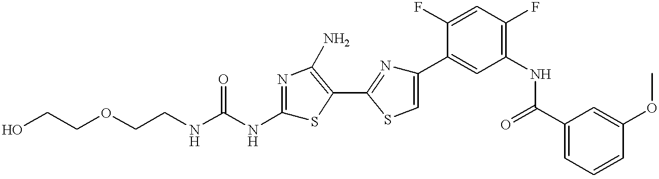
C(CNC(NC1=NC(N)=C(C2=NC(C3=CC(NC(C4=CC=CC(OC)=C4)=O)=C(F)C=C3F)=CS2)S1)=O)OCCO
